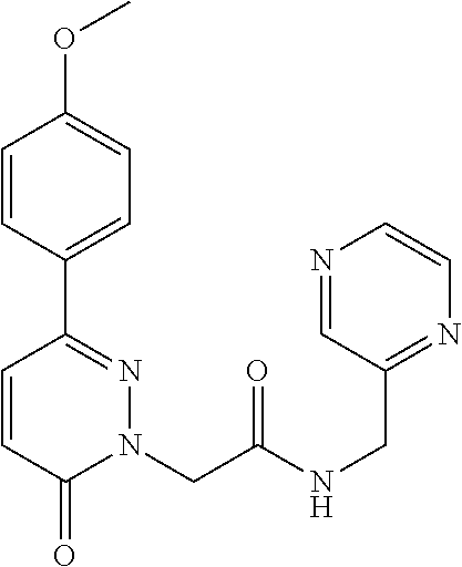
C1=CC(C2=NN(CC(NCC3=NC=CN=C3)=O)C(=O)C=C2)=CC=C1OC
